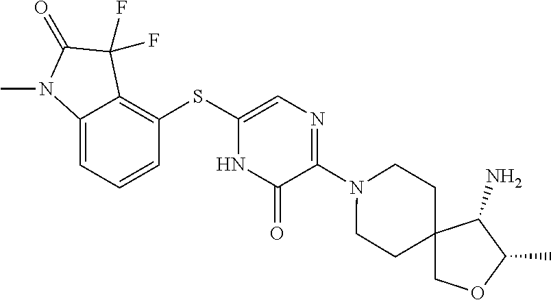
N1(C2=NC=C(SC3=C4C(=CC=C3)N(C)C(=O)C4(F)F)NC2=O)CCC2(CC1)COC(C)C2N
